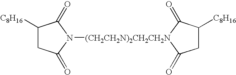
C1([C8H16])CC(=O)N([(CH2CH2N)2CH2CH2N]2C(=O)CC([C8H16])C2=O)C1=O
